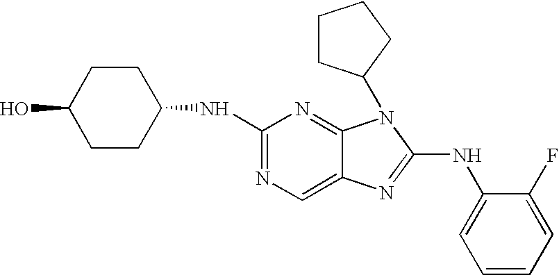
N(C1=NC=C2C(=N1)N(C1CCCC1)C(NC1=CC=CC=C1F)=N2)C1CCC(O)CC1
